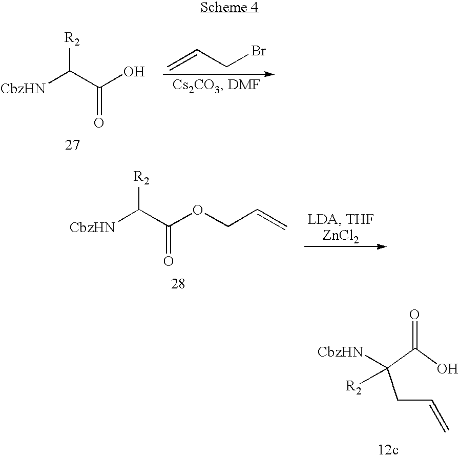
[R2]C(C(OCC=C)=O)[CbzHN].C(C=C)C(C(O)=O)([R2])[CbzHN].[R2]C(C(O)=O)[CbzHN].C=CCBr
